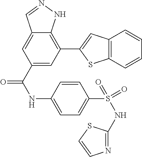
C1(C(NC2=CC=C(S(NC3=NC=CS3)(=O)=O)C=C2)=O)=CC(C2=CC3=C(S2)C=CC=C3)=C2C(=C1)C=NN2
